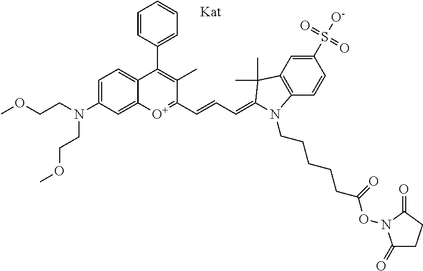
COCCN(CCOC)C1=CC=C2C(=C1)[O+]=C(C=CC=C1C(C)(C)C3=C(C=CC(S(=O)(=O)[O-])=C3)N1CCCCCC(ON1C(=O)CCC1=O)=O)C(C)=C2C1=CC=CC=C1
